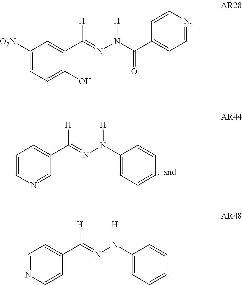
C1=CN=CC(C(=NN(C2=CC=CC=C2)[H])[H])=C1.C1([O2N])=CC=C(O)C(C(=NN(C(C2=CC=NC=C2)=O)[H])[H])=C1.C1=NC=CC(C(=NN(C2=CC=CC=C2)[H])[H])=C1
